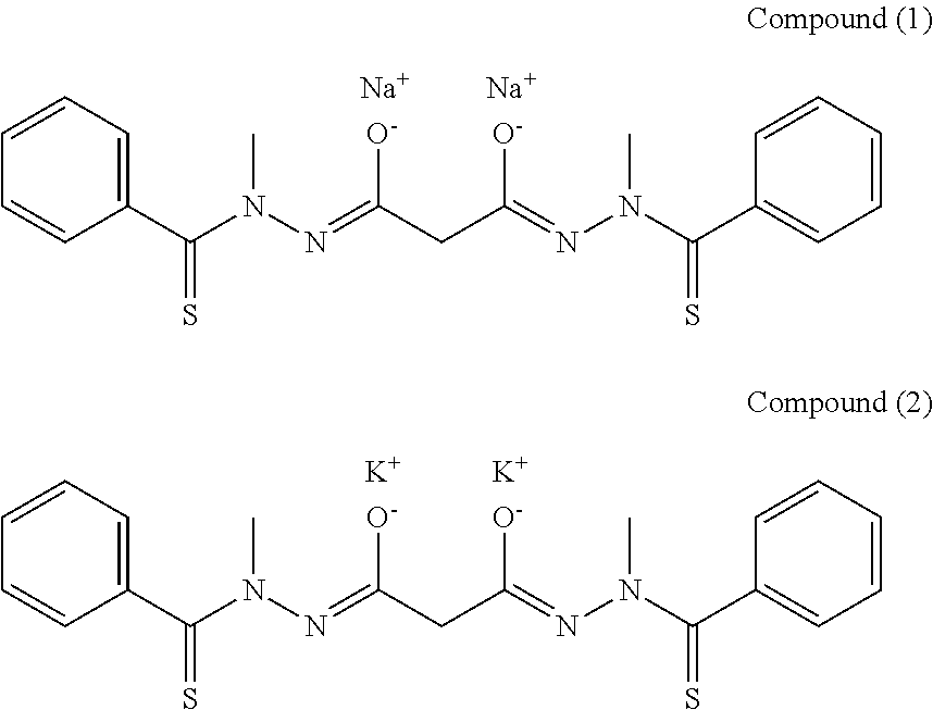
C1(C(N(N=C(CC(=NN(C(C2=CC=CC=C2)=S)C)[O-])[O-])C)=S)=CC=CC=C1.[Na].[Na].C1(C(N(N=C(CC(=NN(C(C2=CC=CC=C2)=S)C)[O-])[O-])C)=S)=CC=CC=C1.[K].[K]
